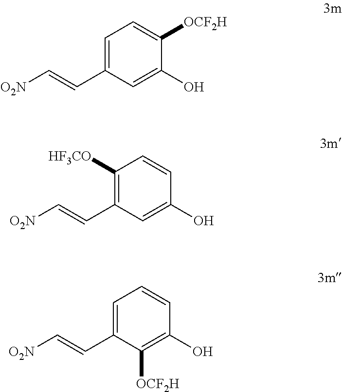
C1=C(C=C[O2N])C=C(O)C([OCF2H])=C1.C1([HF3CO])=C(C=C[O2N])C=C(O)C=C1.C1=C(C=C[O2N])C([OCF2H])=C(O)C=C1
